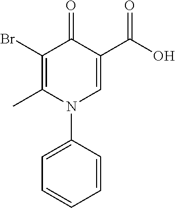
C1(Br)=C(C)N(C2=CC=CC=C2)C=C(C(O)=O)C1=O
